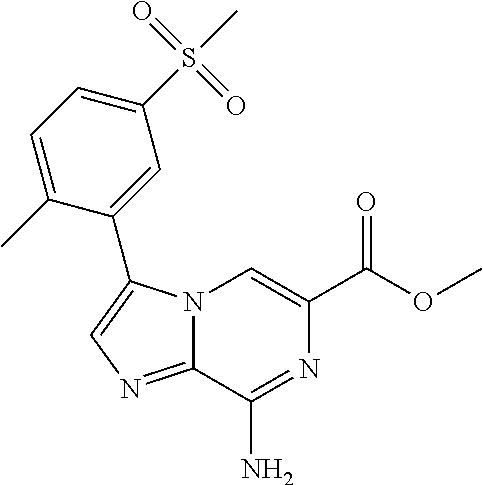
N12C(=NC=C1C1=CC(S(C)(=O)=O)=CC=C1C)C(N)=NC(C(OC)=O)=C2
